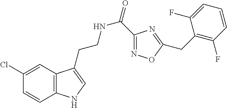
C12=C(C=C(Cl)C=C1)C(CCNC(=O)C1=NOC(CC3=C(F)C=CC=C3F)=N1)=CN2
